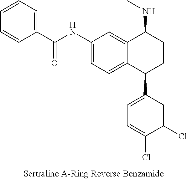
C12=CC(NC(=O)C3=CC=CC=C3)=CC=C1C(C1=CC=C(Cl)C(Cl)=C1)CCC2NC
